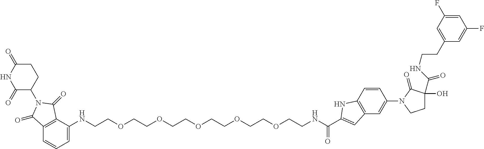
C12=C(C(NCCOCCOCCOCCOCCOCCNC(=O)C3=CC4=C(C=CC(N5C(=O)C(C(NCCC6=CC(F)=CC(F)=C6)=O)(O)CC5)=C4)N3)=CC=C1)C(=O)N(C1C(=O)NC(=O)CC1)C2=O
